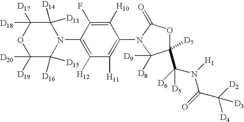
C1([D20])([D19])C([D16])([D15])N(C2=C([H12])C([H11])=C(N3C(=O)OC([D7])(C([D6])(N([H1])C(=O)C([D2])([D4])[D3])[D5])C3([D8])[D9])C([H10])=C2F)C([D13])([D14])C([D18])([D17])O1
